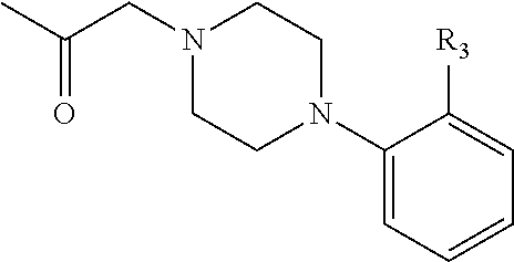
C1(N2CCN(CC(C)=O)CC2)=CC=CC=C1[R3]
